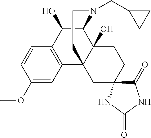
C1(O)C2C3(O)C(C4=C1C=CC(OC)=C4)(CC1(CC3)C(=O)NC(=O)N1)CCN2CC1CC1
